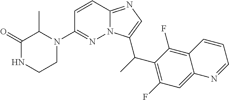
C1(=O)NCCN(C2=NN3C(=NC=C3C(C)C3=C(F)C=C4C(=C3F)C=CC=N4)C=C2)C1C
